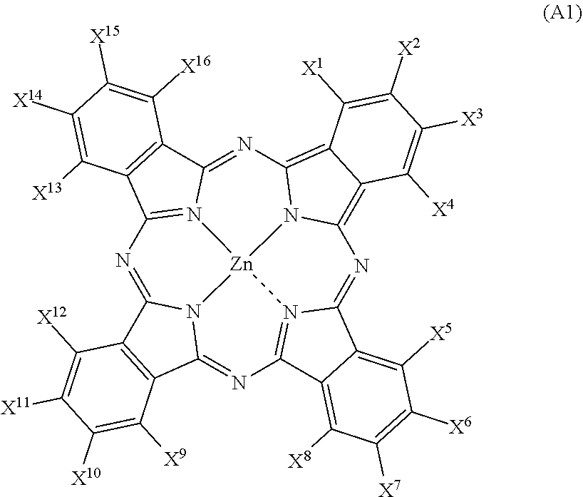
N1=C2N3C(=NC4=N5C(=NC6=C7C(=C8N=C9N(=C1C1=C9C([X16])=C([X15])C([X14])=C1[X13])[Zn]53N86)C([X1])=C([X2])C([X3])=C7[X4])C1=C([X5])C([X6])=C([X7])C([X8])=C41)C1=C2C([X12])=C([X11])C([X10])=C1[X9]
